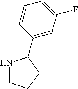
N1CCCC1C1=CC(F)=CC=C1
